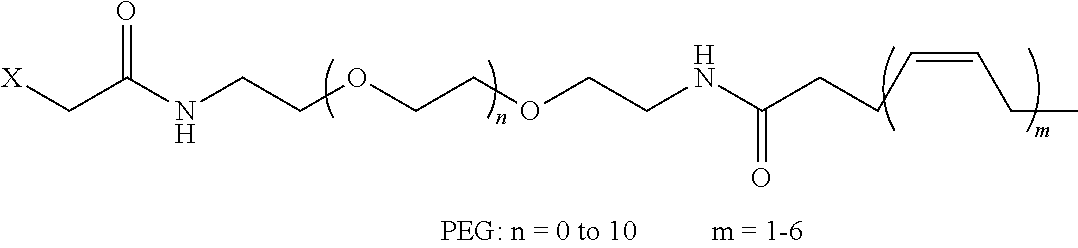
[X]CC(NCCOCCOCCNC(CCC=CCC)=O)=O
